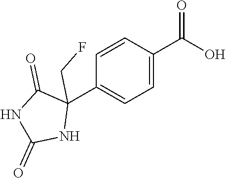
C1=CC(C(O)=O)=CC=C1C1(CF)C(=O)NC(=O)N1
